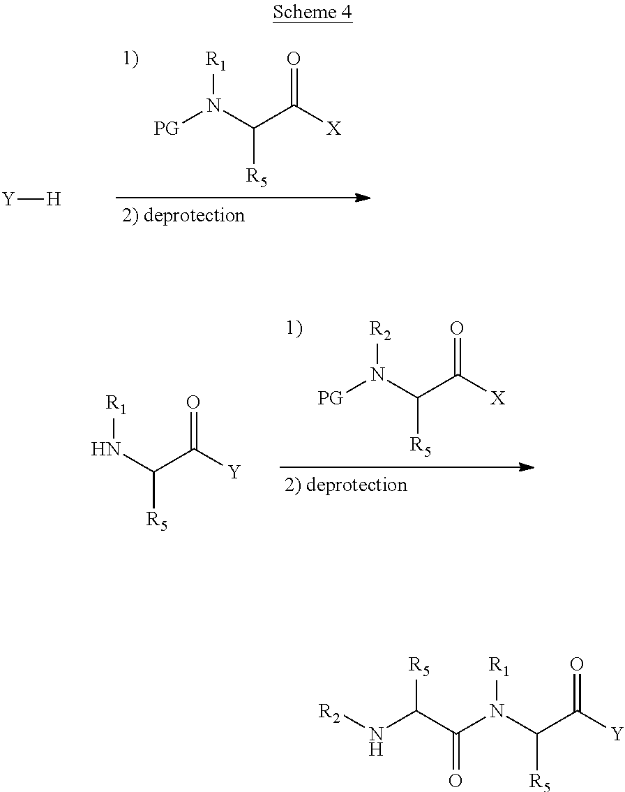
[Y][H].[PG]N(C(C([X])=O)[R5])[R1].[PG]N(C(C([X])=O)[R5])[R2].N(C(C([Y])=O)[R5])[R1].C(N(C(C([Y])=O)[R5])[R1])(C([R5])N[R2])=O
